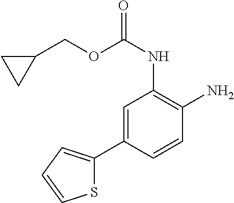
C1=C(C2=CC=CS2)C=CC(N)=C1NC(=O)OCC1CC1
